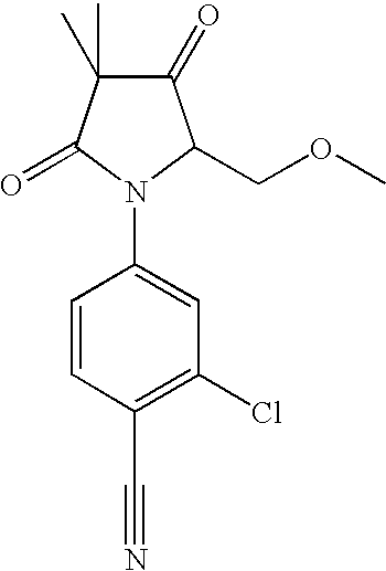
C1(=O)C(C)(C)C(=O)N(C2=CC(Cl)=C(C#N)C=C2)C1COC
